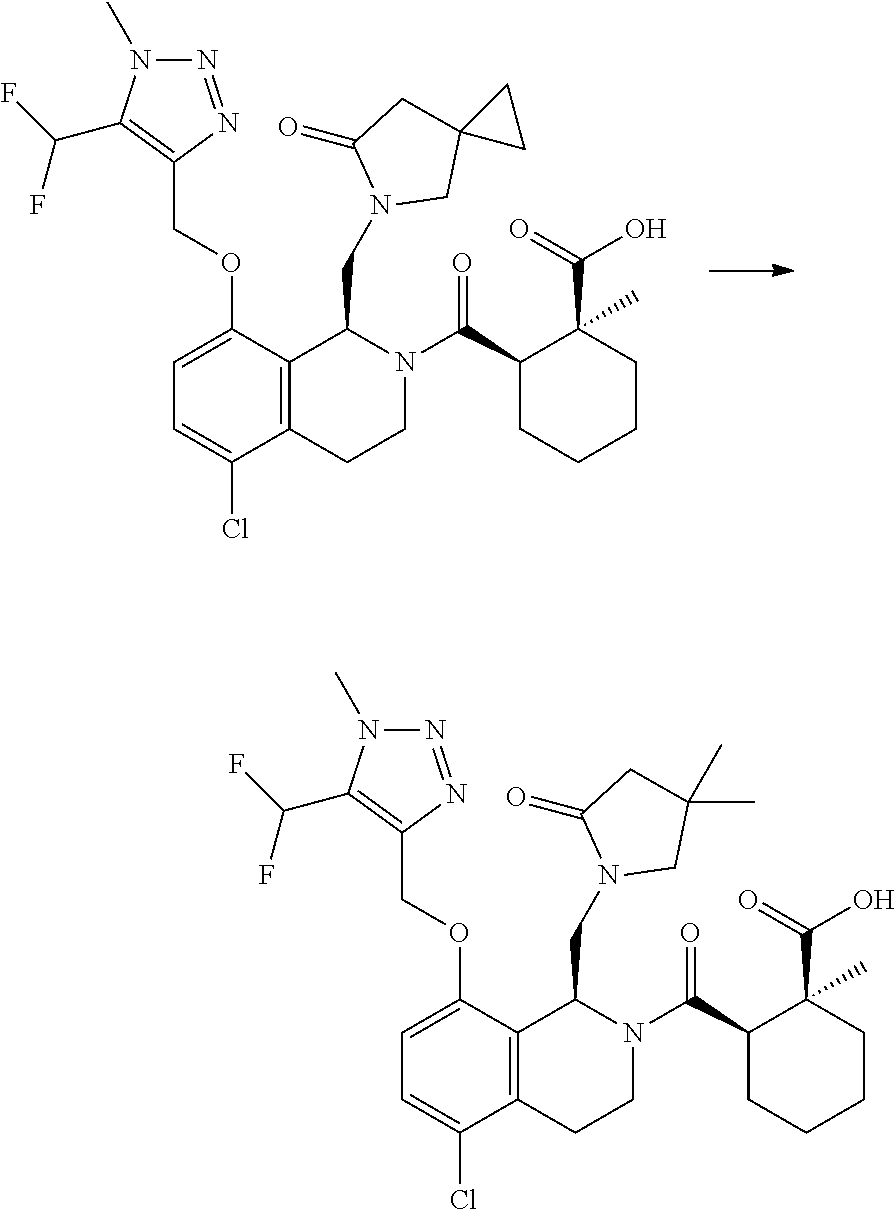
C1(Cl)=CC=C(OCC2=C(C(F)F)N(C)N=N2)C2=C1CCN(C(C1CCCCC1(C(=O)O)C)=O)C2CN1CC2(CC1=O)CC2.C1(Cl)=CC=C(OCC2=C(C(F)F)N(C)N=N2)C2=C1CCN(C(C1CCCCC1(C(=O)O)C)=O)C2CN1CC(C)(C)CC1=O
